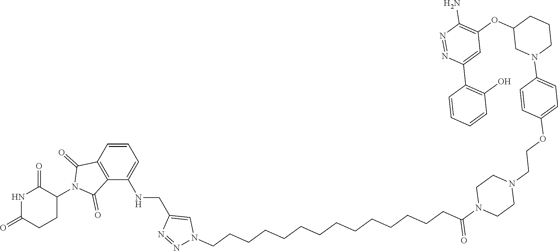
C1=CC2=C(C(NCC3=CN(CCCCCCCCCCCCCCC(N4CCN(CCOC5=CC=C(N6CCCC(OC7=C(N)N=NC(C8=C(O)C=CC=C8)=C7)C6)C=C5)CC4)=O)N=N3)=C1)C(=O)N(C1C(=O)NC(=O)CC1)C2=O
